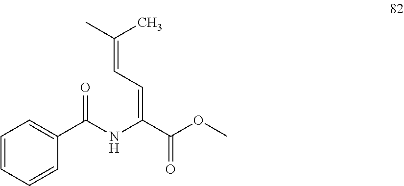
C1(C(NC(C(OC)=O)=CC=C(C)C)=O)=CC=CC=C1
